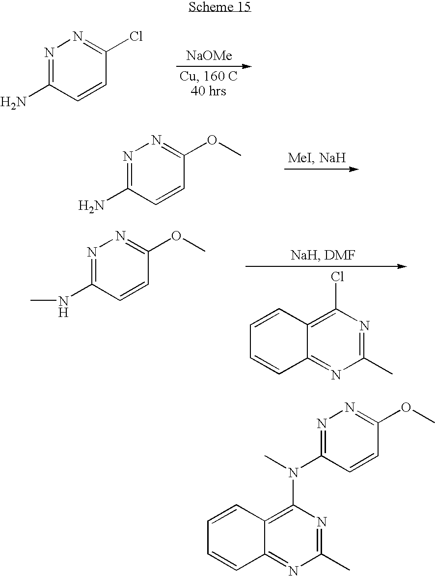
N1=C(N)C=CC(Cl)=N1.[NaOMe].N1=C(N)C=CC(OC)=N1.N1=C(NC)C=CC(OC)=N1.C1(C)=NC(Cl)=C2C(=N1)C=CC=C2.C1(C)=NC(N(C2=NN=C(OC)C=C2)C)=C2C(=N1)C=CC=C2
